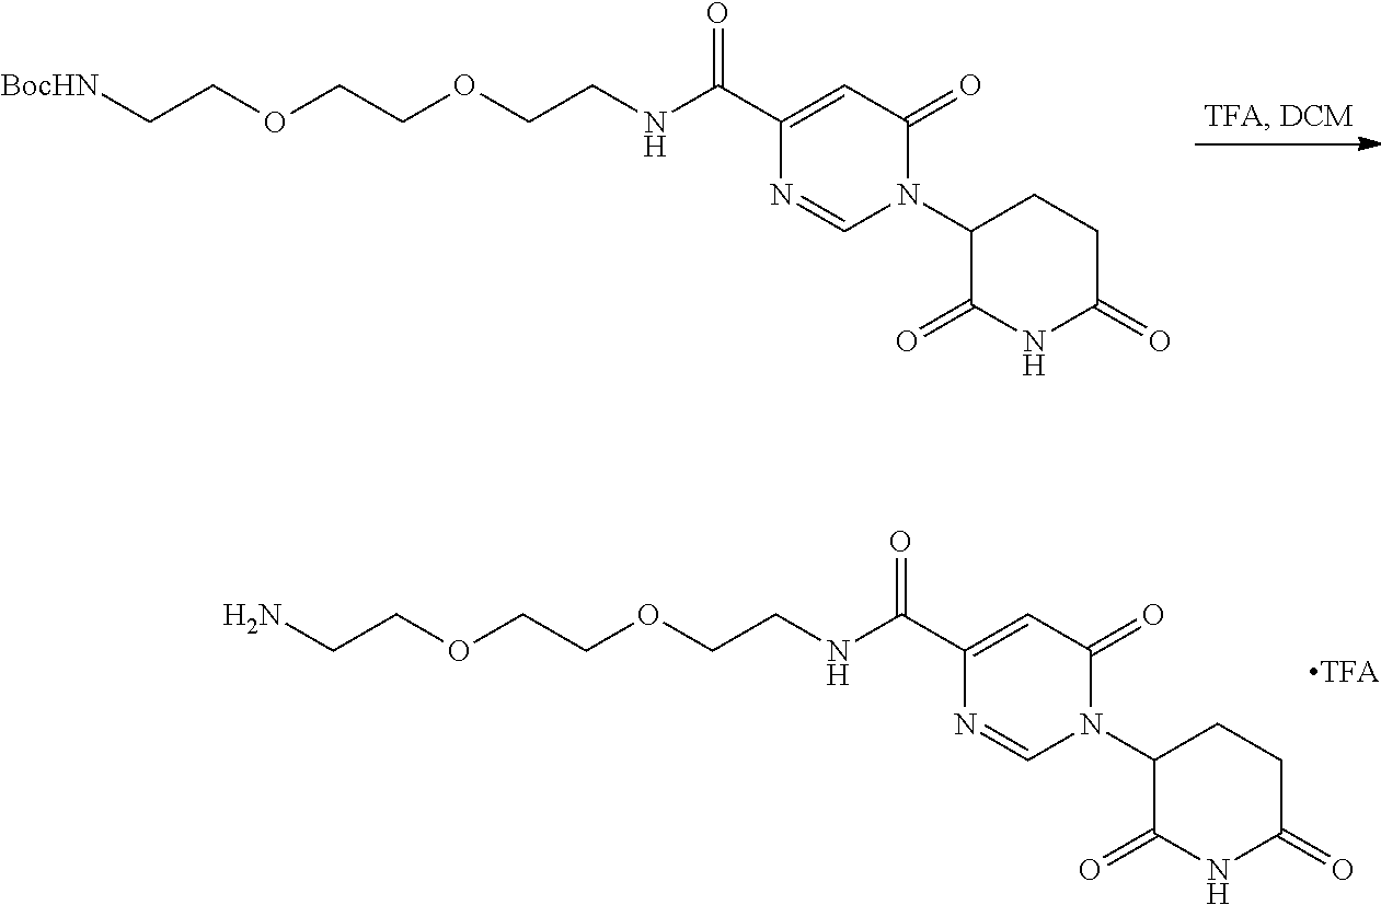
C1(C(NCCOCCOCC[BocHN])=O)=CC(=O)N(C2C(=O)NC(=O)CC2)C=N1.C1(C(NCCOCCOCCN)=O)=CC(=O)N(C2C(=O)NC(=O)CC2)C=N1
